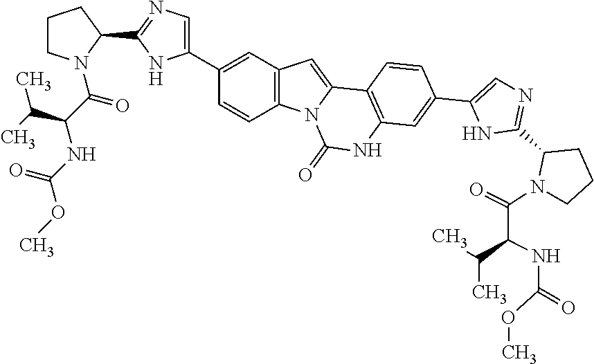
C1=C(C2=CC3=C(C=C2)N2C(=C3)C3=C(NC2=O)C=C(C2=CN=C(C4N(C(=O)C(NC(=O)OC)C(C)C)CCC4)N2)C=C3)NC(C2CCCN2C(=O)C(C(C)C)NC(OC)=O)=N1
